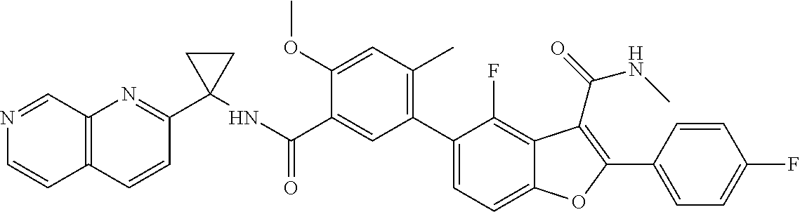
N(C(C1=CC(C2=CC=C3C(=C2F)C(C(=O)NC)=C(C2=CC=C(F)C=C2)O3)=C(C)C=C1OC)=O)C1(C2=NC3=C(C=C2)C=CN=C3)CC1
